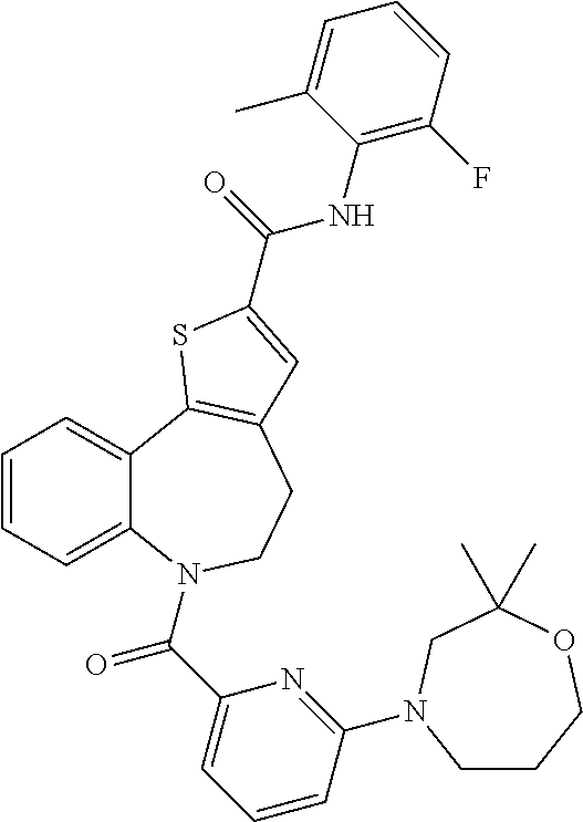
C1=CC=C2C(=C1)C1=C(CCN2C(C2=CC=CC(N3CCCOC(C)(C)C3)=N2)=O)C=C(C(=O)NC2=C(F)C=CC=C2C)S1
